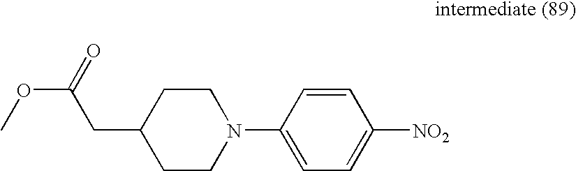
C(C(OC)=O)C1CCN(C2=CC=C([NO2])C=C2)CC1
